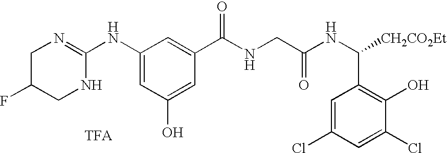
C1(NC2=NCC(F)CN2)=CC(O)=CC(C(=O)NCC(NC(C2=C(O)C(Cl)=CC(Cl)=C2)[CH2CO2Et])=O)=C1
